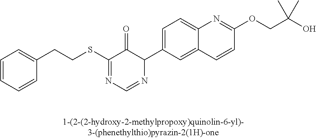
C1=CC=CC(CCSC2=NC=NC(C3=CC=C4C(=C3)C=CC(OCC(O)(C)C)=N4)C2=O)=C1
